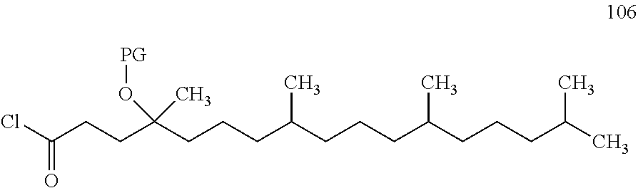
ClC(CCC(CCCC(CCCC(CCCC(C)C)C)C)(O[PG])C)=O
